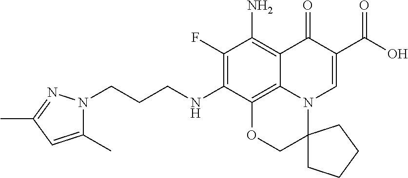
C1(F)=C(NCCCN2C(C)=CC(C)=N2)C2=C3C(=C1N)C(=O)C(C(O)=O)=CN3C1(CO2)CCCC1
